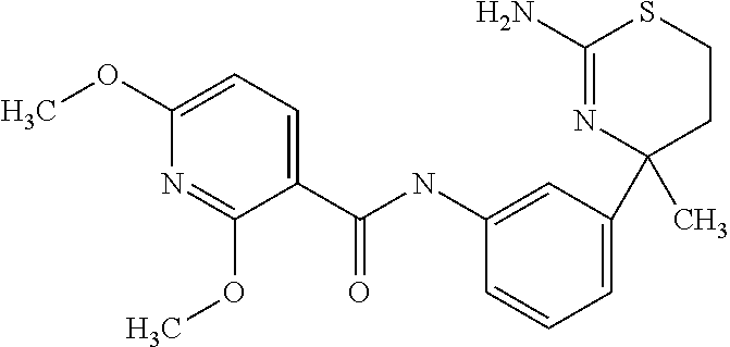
C1(N)=NC(C2=CC=CC(NC(C3=CC=C(OC)N=C3OC)=O)=C2)(C)CCS1
